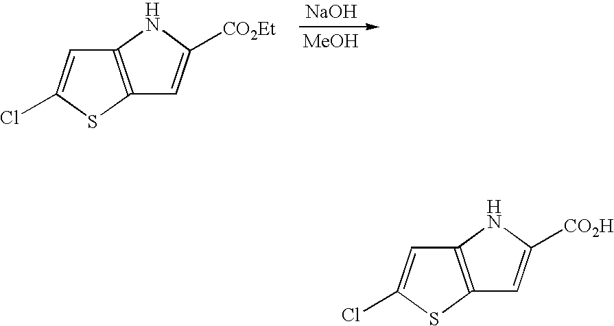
[NaOH].[MeOH].C12=C(NC([CO2Et])=C1)C=C(Cl)S2.C12=C(NC([CO2H])=C1)C=C(Cl)S2
